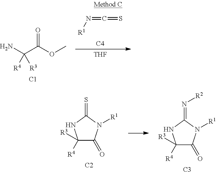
NC(C(OC)=O)([R4])[R3].[C1].[R1]N=C=S.[C4].[THF].C1([R4])([R3])C(=O)N([R1])C(=S)N1.[C2].C1([R4])([R3])C(=O)N([R1])C(=N[R2])N1.[C3]
